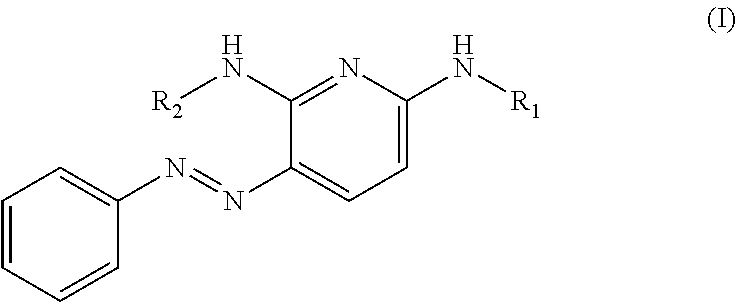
C1=CC=CC(N=NC2=CC=C(N[R1])N=C2N[R2])=C1
